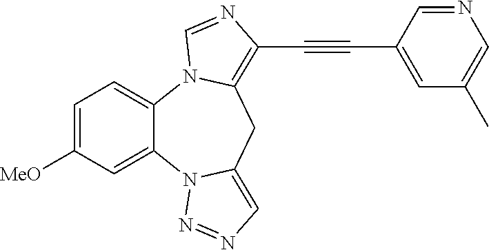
C1=C([MeO])C=C2C(=C1)N1C(=C(C#CC3=CC(C)=CN=C3)N=C1)CC1=CN=NN21
